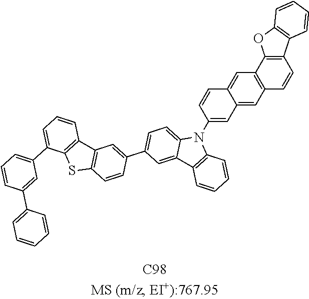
C12=CC3=C(C=C1C=CC(N1C4=CC=C(C5=CC6=C(C=C5)SC5=C6C=CC=C5C5=CC=CC(C6=CC=CC=C6)=C5)C=C4C4=C1C=CC=C4)=C2)C1=C(C=C3)C2=C(O1)C=CC=C2
